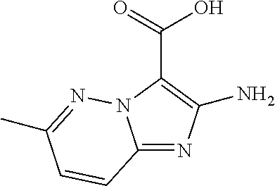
C12=NC(N)=C(C(O)=O)N1N=C(C)C=C2
